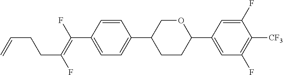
C1=CC(C(=C(F)CCC=C)F)=CC=C1C1CCC(C2=CC(F)=C([CF3])C(F)=C2)OC1
